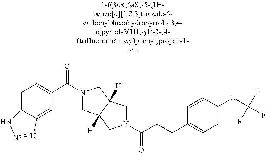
C1=C2C(=CC(C(N3CC4([H])C([H])(C3)CN(C(=O)CCC3=CC=C(OC(F)(F)F)C=C3)C4)=O)=C1)N=NN2
